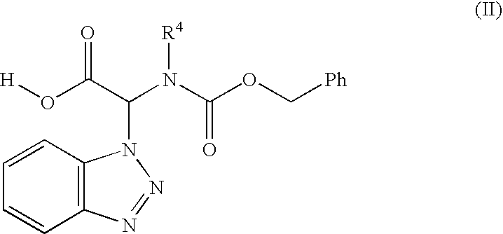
C1=CC2=C(C=C1)N=NN2C(C(O[H])=O)N(C(OC[Ph])=O)[R4]
